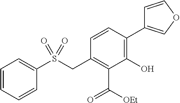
C1(O)=C(C2=COC=C2)C=CC(CS(C2=CC=CC=C2)(=O)=O)=C1C([OEt])=O
